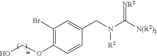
C1(Br)=C(OCO)C=CC(CN([R2])C([N(R2)2])=[NR2])=C1
